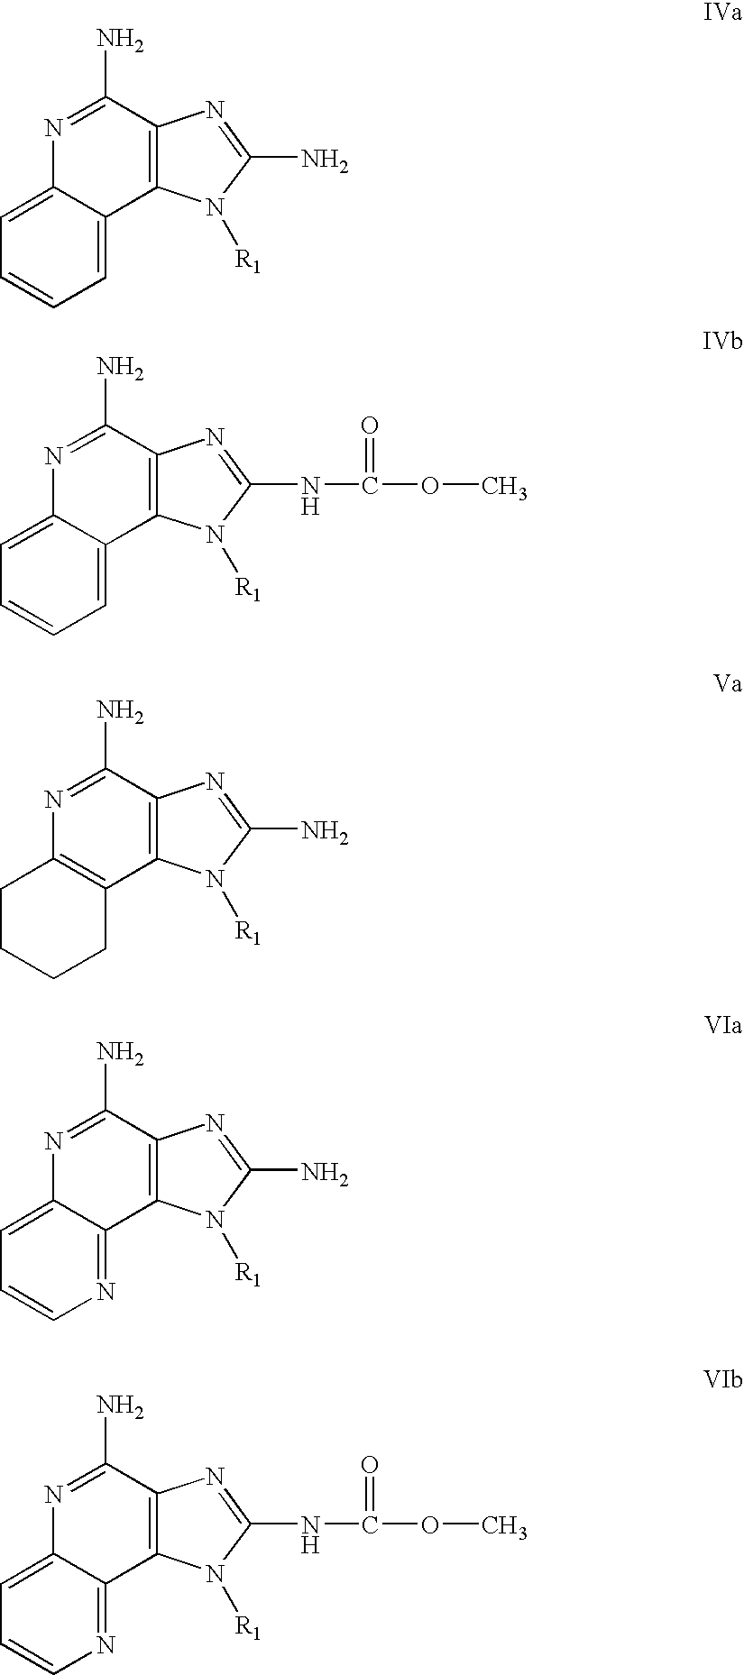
C12=CC=CC=C1C1=C(C(N)=N2)N=C(N)N1[R1].C12=C(CCCC1)C1=C(C(N)=N2)N=C(N)N1[R1].C12=CC=CN=C1C1=C(C(N)=N2)N=C(N)N1[R1].C12=CC=CN=C1C1=C(C(N)=N2)N=C(NC(OC)=O)N1[R1].C12=CC=CC=C1C1=C(C(N)=N2)N=C(NC(OC)=O)N1[R1]
